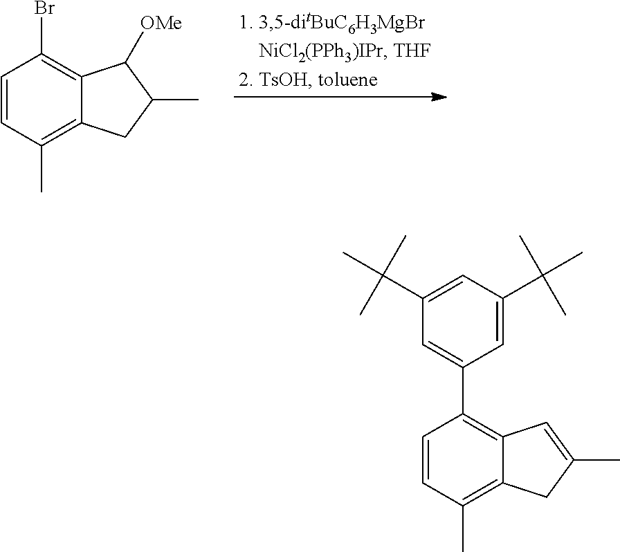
C12=C(C)C=CC(Br)=C1C([OMe])C(C)C2.C1=CC(C)=C2C(=C1C1=CC(C(C)(C)C)=CC(C(C)(C)C)=C1)C=C(C)C2
